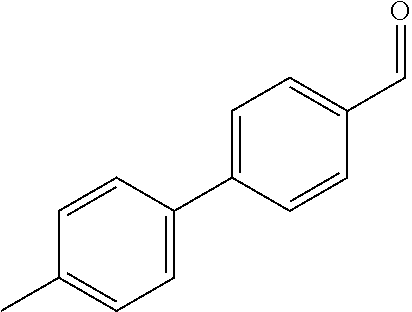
C1=C(C2=CC=C(C=O)C=C2)C=CC(C)=C1
